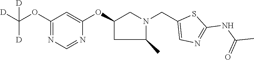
C1=C(OC2CC(C)N(CC3=CN=C(NC(=O)C)S3)C2)N=CN=C1OC([D])([D])[D]
